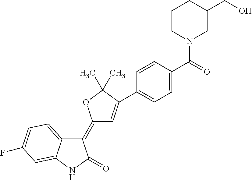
C1(=C2C=C(C3=CC=C(C(=O)N4CC(CO)CCC4)C=C3)C(C)(C)O2)C2=CC=C(F)C=C2NC1=O
